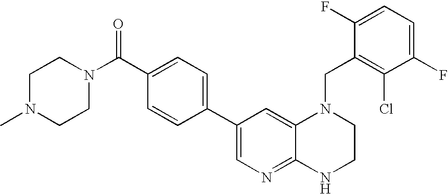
C1(C2=CC=C(C(N3CCN(C)CC3)=O)C=C2)=CN=C2C(=C1)N(CC1=C(Cl)C(F)=CC=C1F)CCN2
